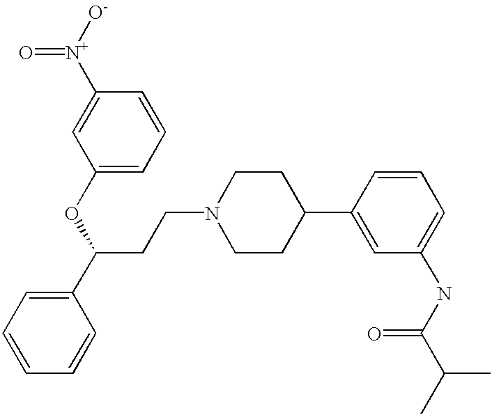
C(CN1CCC(C2=CC(NC(C(C)C)=O)=CC=C2)CC1)C(C1=CC=CC=C1)OC1=CC=CC([N+]([O-])=O)=C1
